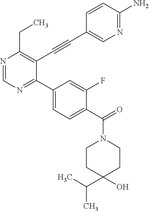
N1=CN=C(C2=CC=C(C(=O)N3CCC(O)(C(C)C)CC3)C(F)=C2)C(C#CC2=CN=C(N)C=C2)=C1CC
